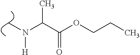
C(C(OCCC)=O)(N([H])C)C
